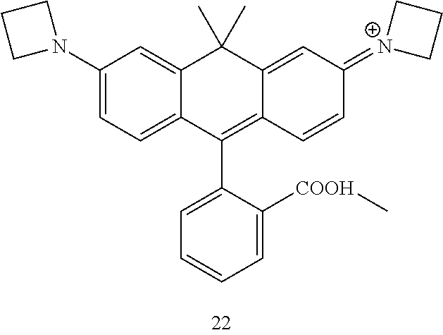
[N+]1(=C2C=CC3=C(C4=CC=CC=C4[COOH]C)C4=CC=C(N5CCC5)C=C4C(C)(C)C3=C2)CCC1
